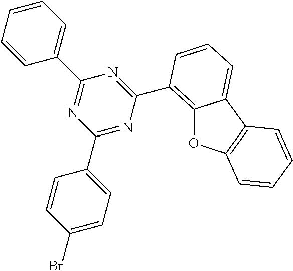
C1(C2=C3OC4=C(C3=CC=C2)C=CC=C4)=NC(C2=CC=CC=C2)=NC(C2=CC=C(Br)C=C2)=N1
